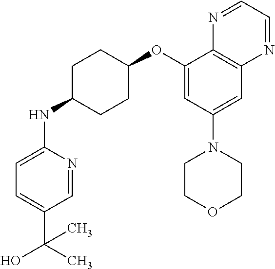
C1(OC2CCC(NC3=CC=C(C(O)(C)C)C=N3)CC2)=CC(N2CCOCC2)=CC2=C1N=CC=N2
